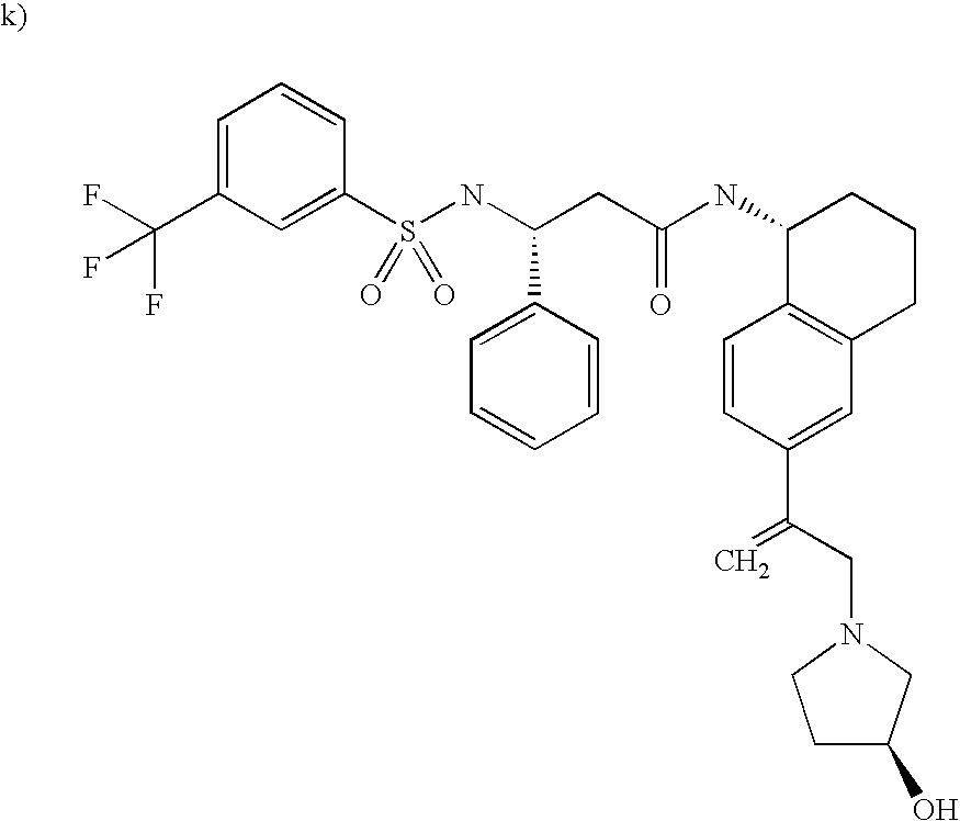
C(C(C1=CC2=C(C=C1)C(NC(CC(NS(C1=CC(C(F)(F)F)=CC=C1)(=O)=O)C1=CC=CC=C1)=O)CCC2)=C)N1CC(O)CC1
